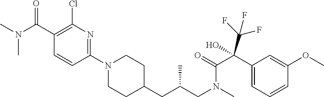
C1(C(N(C)C)=O)=C(Cl)N=C(N2CCC(CC(CN(C)C(C(C3=CC=CC(OC)=C3)(O)C(F)(F)F)=O)C)CC2)C=C1
